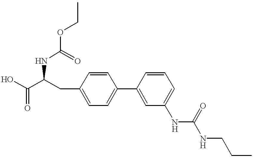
N(C(C(O)=O)CC1=CC=C(C2=CC(NC(=O)NCCC)=CC=C2)C=C1)C(=O)OCC
